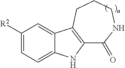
C1(=O)NCCCC2=C1NC1=CC=C([R2])C=C12
